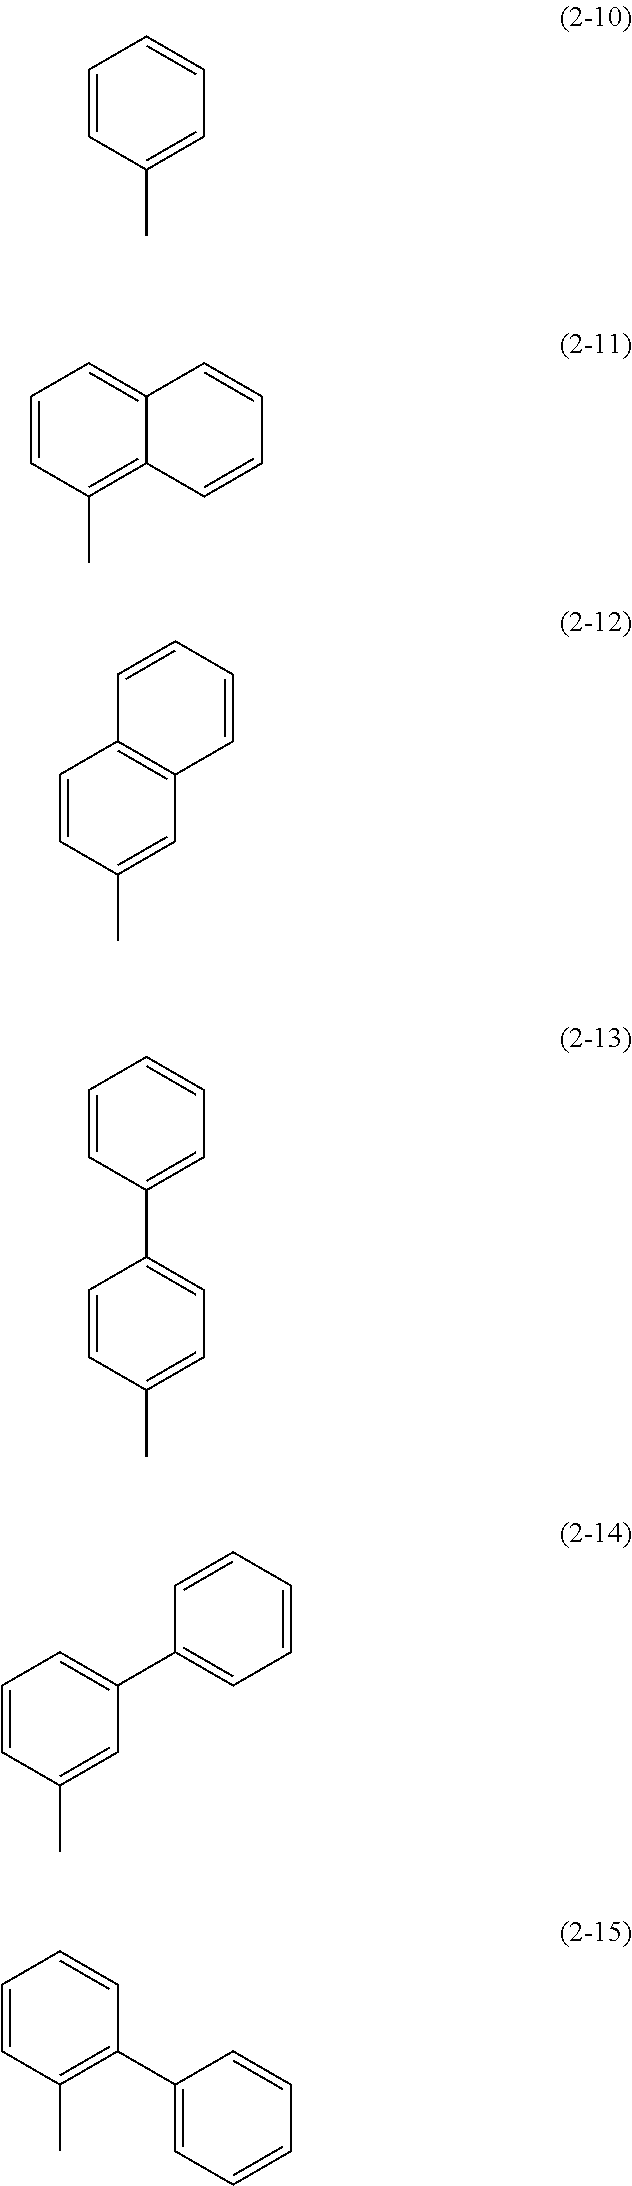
C1=CC(C)=CC=C1.C1=CC(C)=C2C(=C1)C=CC=C2.C1=CC(C)=CC2=C1C=CC=C2.C1=CC(C)=CC=C1C1=CC=CC=C1.C1=CC(C)=CC(C2=CC=CC=C2)=C1.C1=CC(C)=C(C2=CC=CC=C2)C=C1
